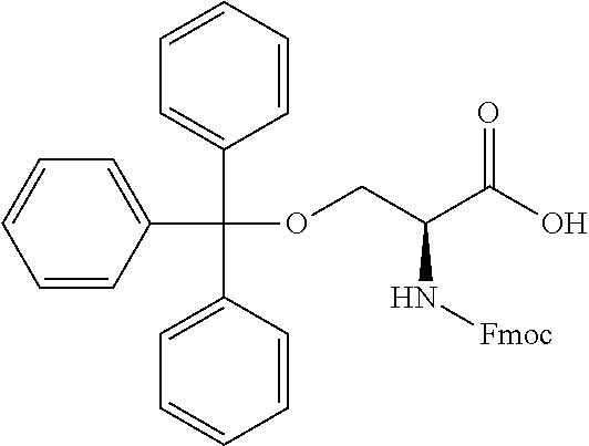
C(OCC(C(O)=O)N[Fmoc])(C1=CC=CC=C1)(C1=CC=CC=C1)C1=CC=CC=C1
